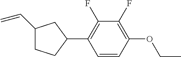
C1(C=C)CCC(C2=C(F)C(F)=C(OCC)C=C2)C1
